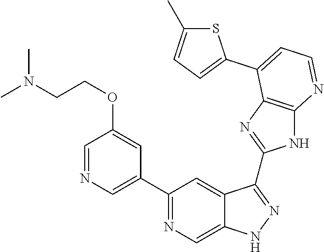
C1(C2=NC=C3C(=C2)C(C2=NC4=C(N2)N=CC=C4C2=CC=C(C)S2)=NN3)=CN=CC(OCCN(C)C)=C1
